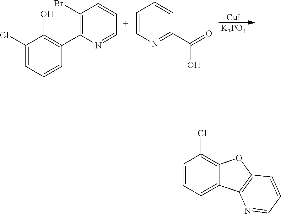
[CuI].[K3PO4].C1(Cl)=CC=CC(C2=C(Br)C=CC=N2)=C1O.C1=CN=C(C(O)=O)C=C1.C1=CC=C2C(=C1Cl)OC1=C2N=CC=C1
